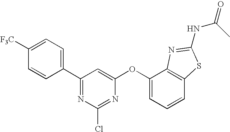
C1([F3C])=CC=C(C2=NC(Cl)=NC(OC3=CC=CC4=C3N=C(NC(=O)C)S4)=C2)C=C1
